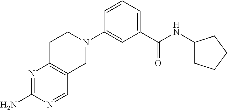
C1(N)=NC2=C(C=N1)CN(C1=CC(C(NC3CCCC3)=O)=CC=C1)CC2
